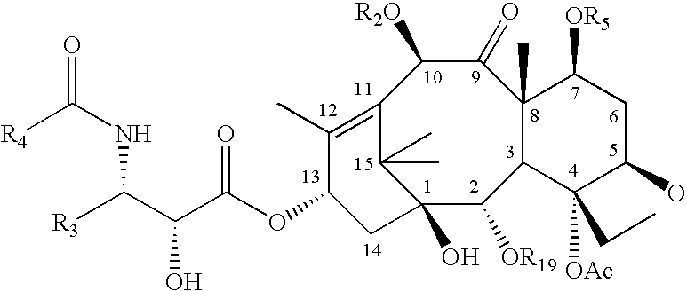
C12=C(C)C(OC(C(C([R3])NC([R4])=O)O)=O)CC(O)(C1(C)C)C([OR19])C1C(C)(C(=O)C2[R2O])C([OR5])CC(O)C1(CC)[OAc]
